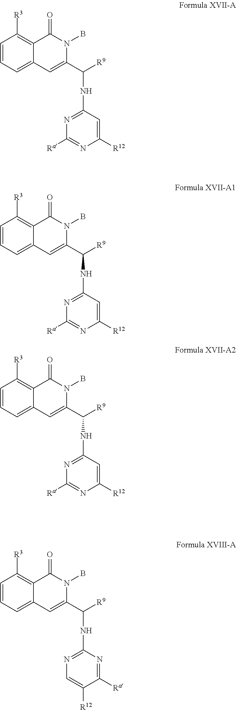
C1=CC=C2C(=C1[R3])C(=O)N(B)C(C(NC1=NC([Ra])=NC([R12])=C1)[R9])=C2.C1=CC=C2C(=C1[R3])C(=O)N(B)C(C(NC1=NC([Ra])=NC([R12])=C1)[R9])=C2.C1=CC=C2C(=C1[R3])C(=O)N(B)C(C(NC1=NC([Ra])=NC([R12])=C1)[R9])=C2.C1=CC=C2C(=C1[R3])C(=O)N(B)C(C(NC1=NC=C([R12])C([Ra])=N1)[R9])=C2
